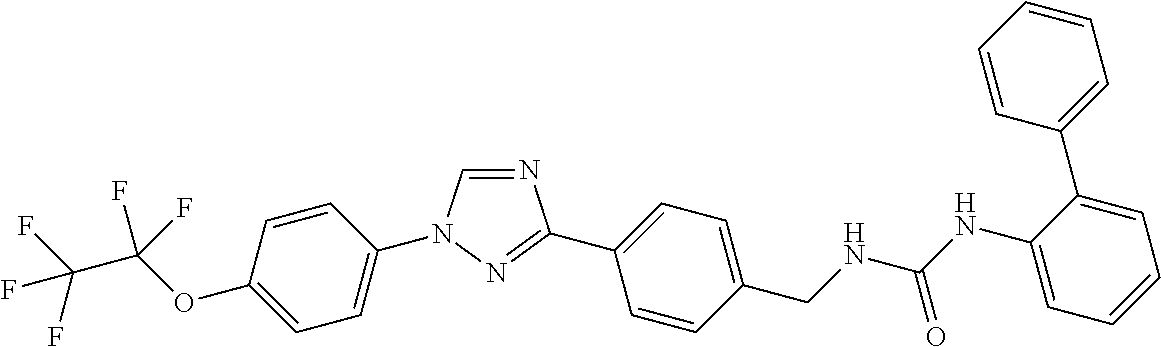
C1=CC(N2C=NC(C3=CC=C(CNC(NC4=CC=CC=C4C4=CC=CC=C4)=O)C=C3)=N2)=CC=C1OC(C(F)(F)F)(F)F
